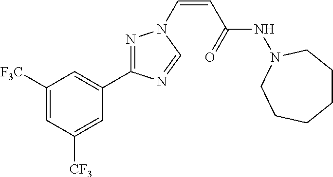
C1([F3C])=CC([CF3])=CC(C2=NN(C=CC(NN3CCCCCC3)=O)C=N2)=C1
